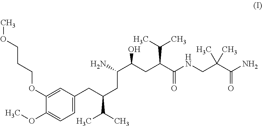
C1=C(CC(C(C)C)CC(C(CC(C(NCC(C(=O)N)(C)C)=O)C(C)C)O)N)C=C(OCCCOC)C(OC)=C1
